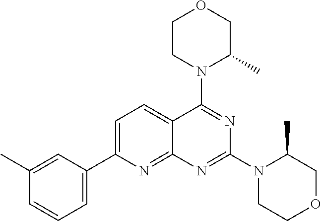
C1=C(C2=CC=CC(C)=C2)N=C2C(=C1)C(N1C(C)COCC1)=NC(N1CCOCC1C)=N2
